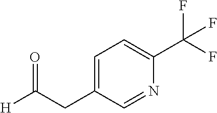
C1=C(CC([H])=O)C=NC(C(F)(F)F)=C1
